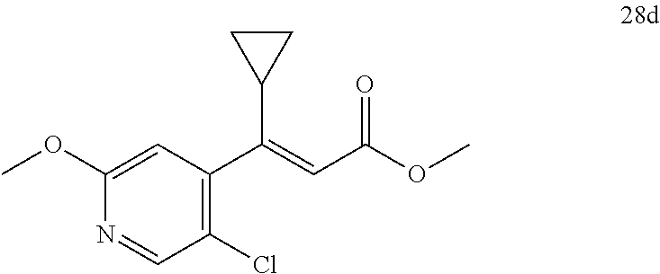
C1(OC)=CC(C(=CC(=O)OC)C2CC2)=C(Cl)C=N1
